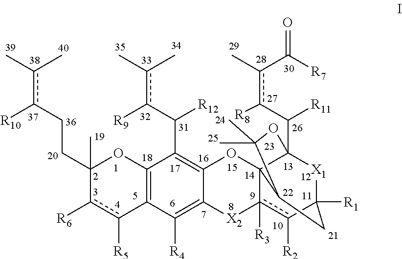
C1(CCc(c(C)C)[R10])(C)c([R6])c([R5])C2=C(O1)C(C(c(c(C)C)[R9])[R12])=C1C(=C2[R4])[X2]c2([R3])c([R2])C3([R1])[X1]C4(C(c(c(C)C([R7])=O)[R8])[R11])C2(O1)C(C(C)(C)O4)C3
